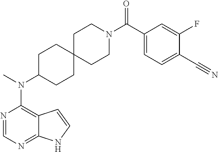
N1=CN=C2C(=C1N(C)C1CCC3(CC1)CCN(C(C1=CC=C(C#N)C(F)=C1)=O)CC3)C=CN2
